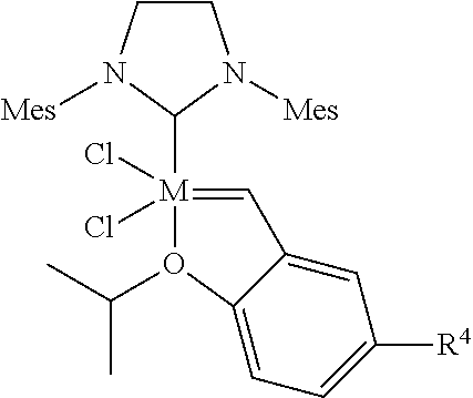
C1CN([Mes])C([M]2(Cl)(Cl)=CC3=CC([R4])=CC=C3O2C(C)C)N1[Mes]
